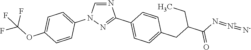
N1=CN(C2=CC=C(OC(F)(F)F)C=C2)N=C1C1=CC=C(CC(C(=O)N=[N+]=[N-])CC)C=C1
